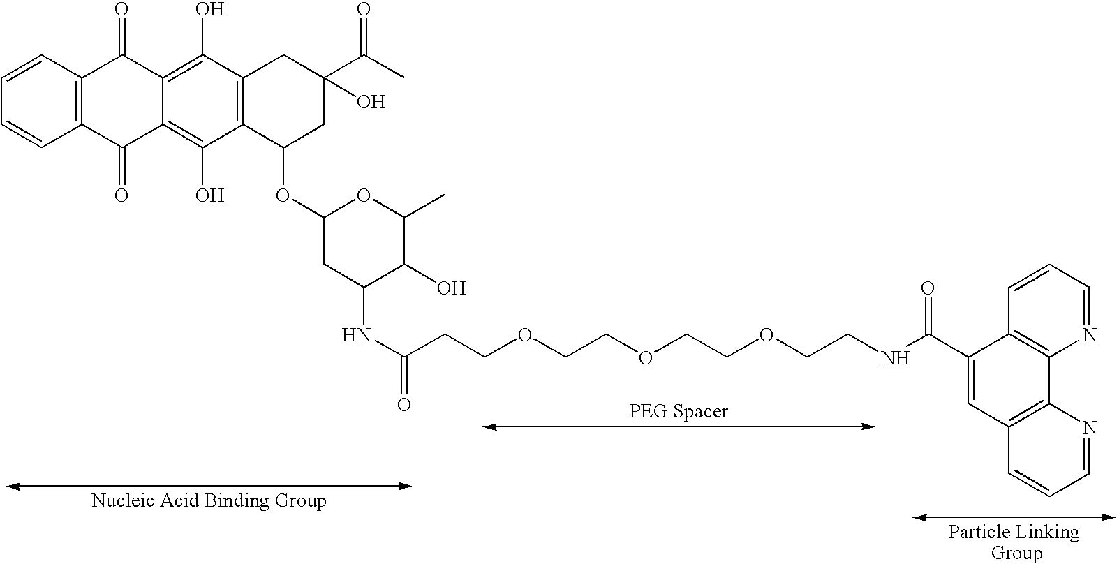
C1=CC=CC2=C1C(=O)C1=C(O)C3=C(C(O)=C1C2=O)C(OC1OC(C)C(O)C(NC(CCOCCOCCOCCNC(C2=CC4=C(C5=C2C=CC=N5)N=CC=C4)=O)=O)C1)CC(C(C)=O)(O)C3
